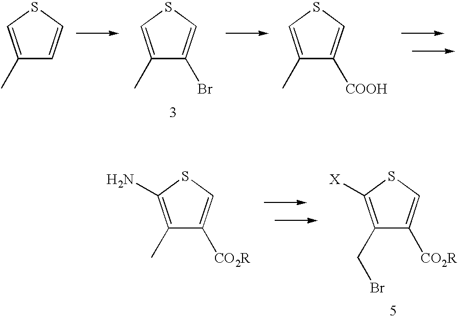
C1(C)=CSC=C1.C1(C)=CSC=C1Br.C1(C)=CSC=C1[COOH].C1(C)=C(N)SC=C1[CO2R].C1(CBr)=C([X])SC=C1[CO2R]
